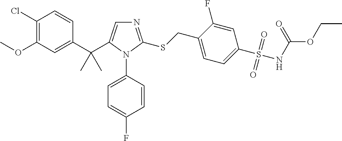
C1(C(C2=CN=C(SCC3=CC=C(S(=O)(=O)NC(OCC)=O)C=C3F)N2C2=CC=C(F)C=C2)(C)C)=CC(OC)=C(Cl)C=C1
